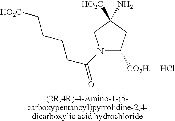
N1(C(CCCC[HO2C])=O)C([CO2H])CC([HO2C])(N)C1.Cl
